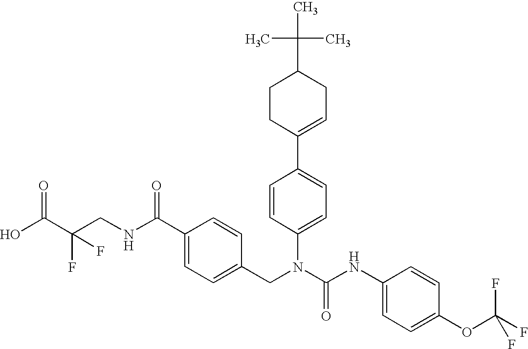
OC(C(CNC(C1=CC=C(CN(C(NC2=CC=C(OC(F)(F)F)C=C2)=O)C2=CC=C(C3=CCC(C(C)(C)C)CC3)C=C2)C=C1)=O)(F)F)=O
